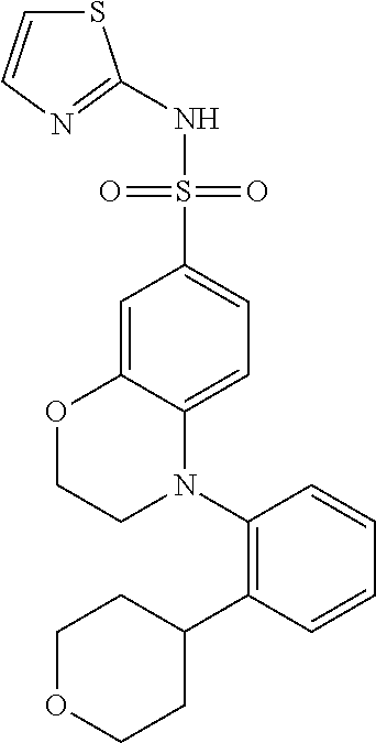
C1(N2C3=CC=C(S(NC4=NC=CS4)(=O)=O)C=C3OCC2)=C(C2CCOCC2)C=CC=C1
